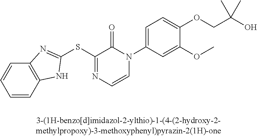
C1=CC2=C(C=C1)N=C(SC1=NC=CN(C3=CC=C(OCC(O)(C)C)C(OC)=C3)C1=O)N2
